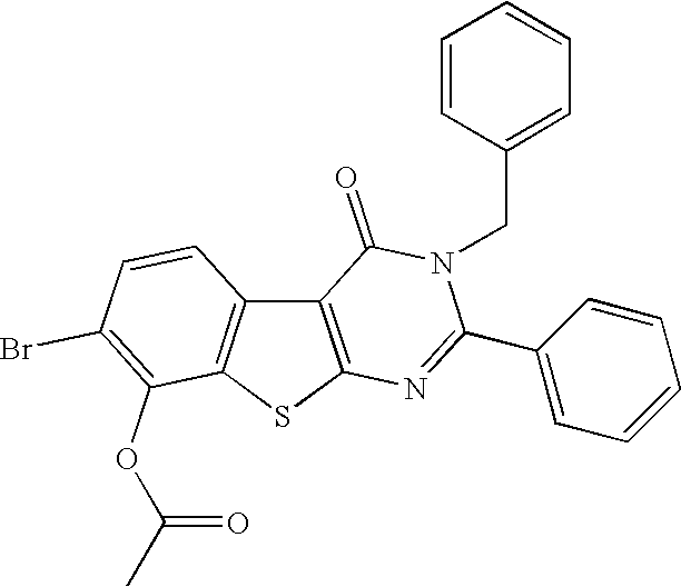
C12=C(SC3=C1C=CC(Br)=C3OC(C)=O)N=C(C1=CC=CC=C1)N(CC1=CC=CC=C1)C2=O
